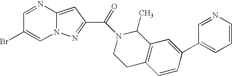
C1=NC2=CC(C(N3CCC4=C(C3C)C=C(C3=CC=CN=C3)C=C4)=O)=NN2C=C1Br
